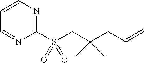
C1(S(CC(CC=C)(C)C)(=O)=O)=NC=CC=N1
